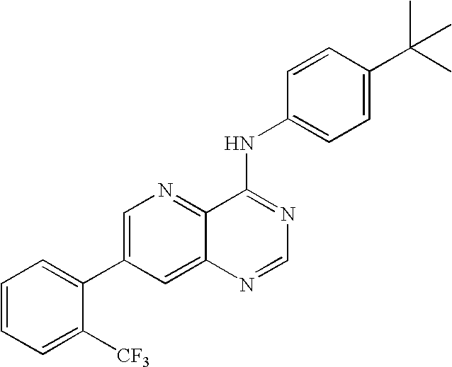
C1=CC=C([CF3])C(C2=CN=C3C(=C2)N=CN=C3NC2=CC=C(C(C)(C)C)C=C2)=C1
